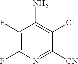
C1(F)=C(F)N=C([CN])C(Cl)=C1N
